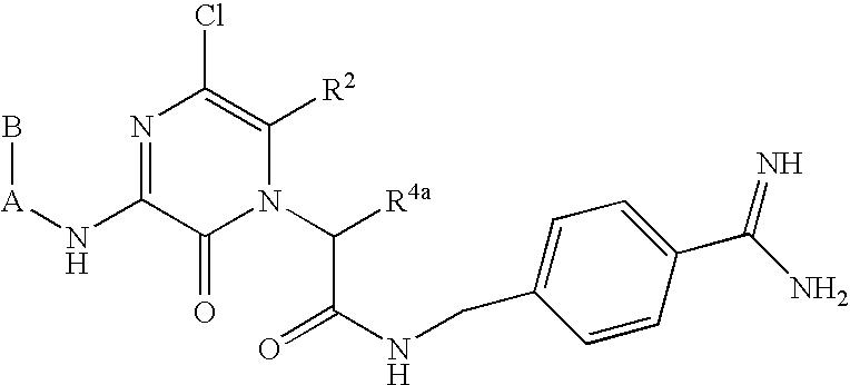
B[A]NC1=NC(Cl)=C([R2])N(C(C(=O)NCC2=CC=C(C(N)=N)C=C2)[R4a])C1=O
